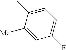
C1=C([Me])C(C)=CC=C1F
